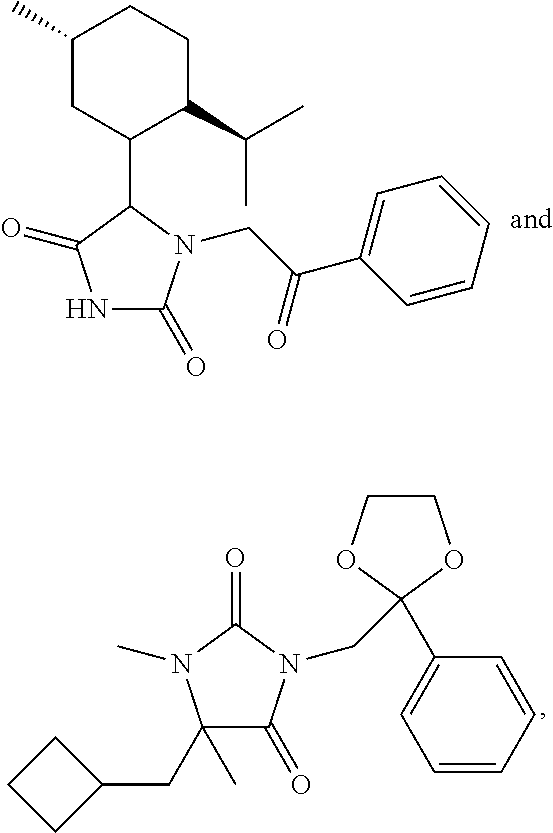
C1(C)CC(C2C(=O)NC(=O)N2CC(=O)C2=CC=CC=C2)C(C(C)C)CC1.C1(CC2CCC2)(C)C(=O)N(CC2(C3=CC=CC=C3)OCCO2)C(=O)N1C
